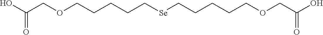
OC(COCCCCC[Se]CCCCCOCC(O)=O)=O
